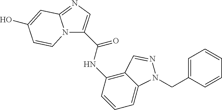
C1=C(CN2C3=CC=CC(NC(C4=CN=C5N4C=CC(O)=C5)=O)=C3C=N2)C=CC=C1
